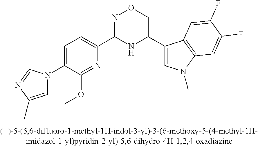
C1=C(N2C=C(C)N=C2)C(OC)=NC(C2=NOCC(C3=CN(C)C4=C3C=C(F)C(F)=C4)N2)=C1
